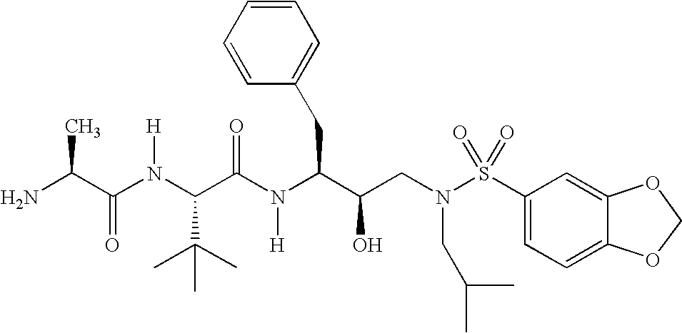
NC(C(N(C(C(N(C(C(CN(S(C1=CC=C2C(=C1)OCO2)(=O)=O)CC(C)C)O)CC1=CC=CC=C1)[H])=O)C(C)(C)C)[H])=O)C
